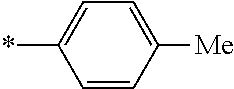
C1(*)=CC=C([Me])C=C1
